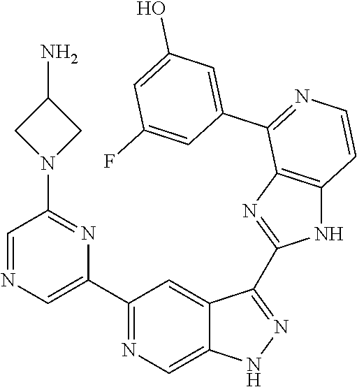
C1(C2=CN=CC(N3CC(N)C3)=N2)=NC=C2C(=C1)C(C1=NC3=C(N1)C=CN=C3C1=CC(O)=CC(F)=C1)=NN2
